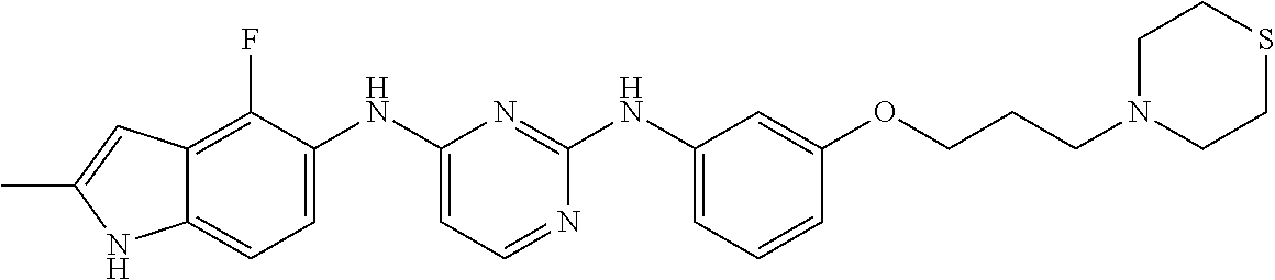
C12=C(F)C(NC3=CC=NC(NC4=CC=CC(OCCCN5CCSCC5)=C4)=N3)=CC=C1NC(C)=C2
